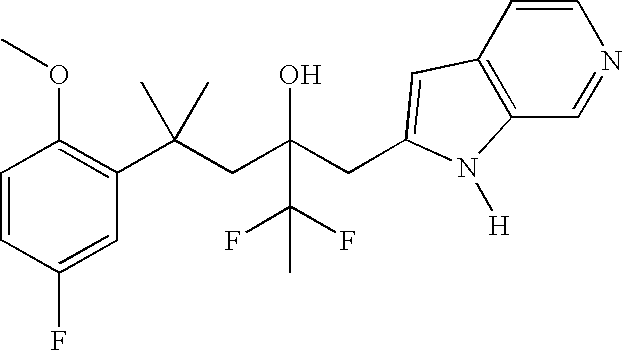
C1=CC(F)=CC(C(CC(CC2=CC3=C(C=NC=C3)N2[H])(O)C(F)(F)C)(C)C)=C1OC
